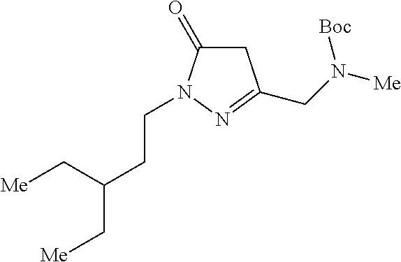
C1C(=O)N(CCC(C[Me])C[Me])N=C1CN([Me])[Boc]
